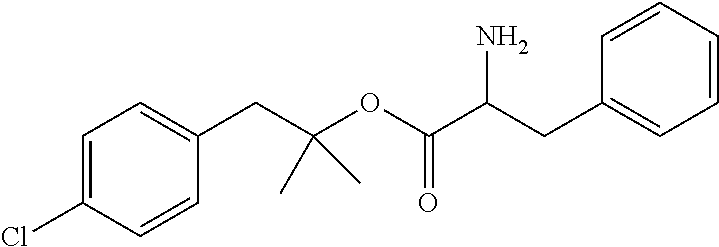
C1=C(Cl)C=CC(CC(OC(C(CC2=CC=CC=C2)N)=O)(C)C)=C1
